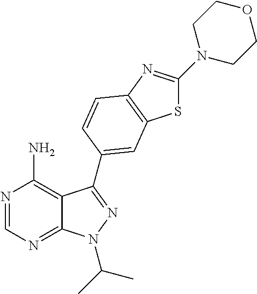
N1=CN=C2C(=C1N)C(C1=CC3=C(N=C(N4CCOCC4)S3)C=C1)=NN2C(C)C
